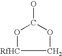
O1[RfHC]COC1O
